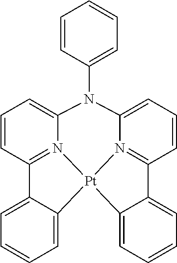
C1=CC=C2C(=C1)C1=N3C(=CC=C1)N(C1=CC=CC=C1)C1=CC=CC4=N1[Pt]23C1=CC=CC=C14
